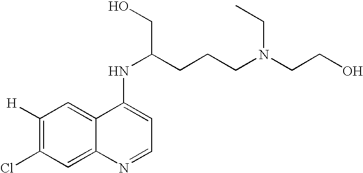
C1([H])=C(Cl)C=C2C(=C1)C(NC(CCCN(CCO)CC)CO)=CC=N2
